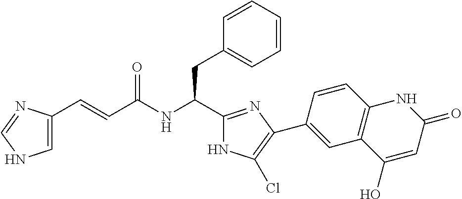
C1=C(C=CC(NC(CC2=CC=CC=C2)C2=NC(C3=CC4=C(C=C3)NC(=O)C=C4O)=C(Cl)N2)=O)N=CN1
